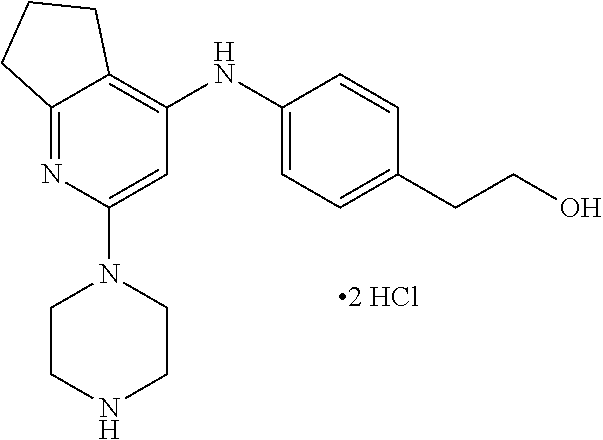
C12=NC(N3CCNCC3)=CC(NC3=CC=C(CCO)C=C3)=C1CCC2.[2 HCl]
